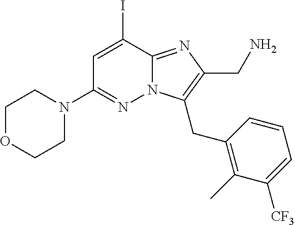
C1OCCN(C2=NN3C(=NC(CN)=C3CC3=C(C)C([CF3])=CC=C3)C(I)=C2)C1
